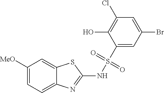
C1(Cl)=C(O)C(S(NC2=NC3=CC=C([MeO])C=C3S2)(=O)=O)=CC(Br)=C1
